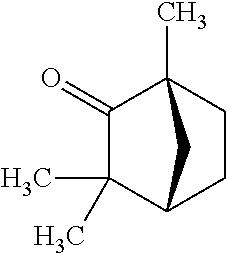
C1CC2C(C)(C)C(=O)C1(C)C2
